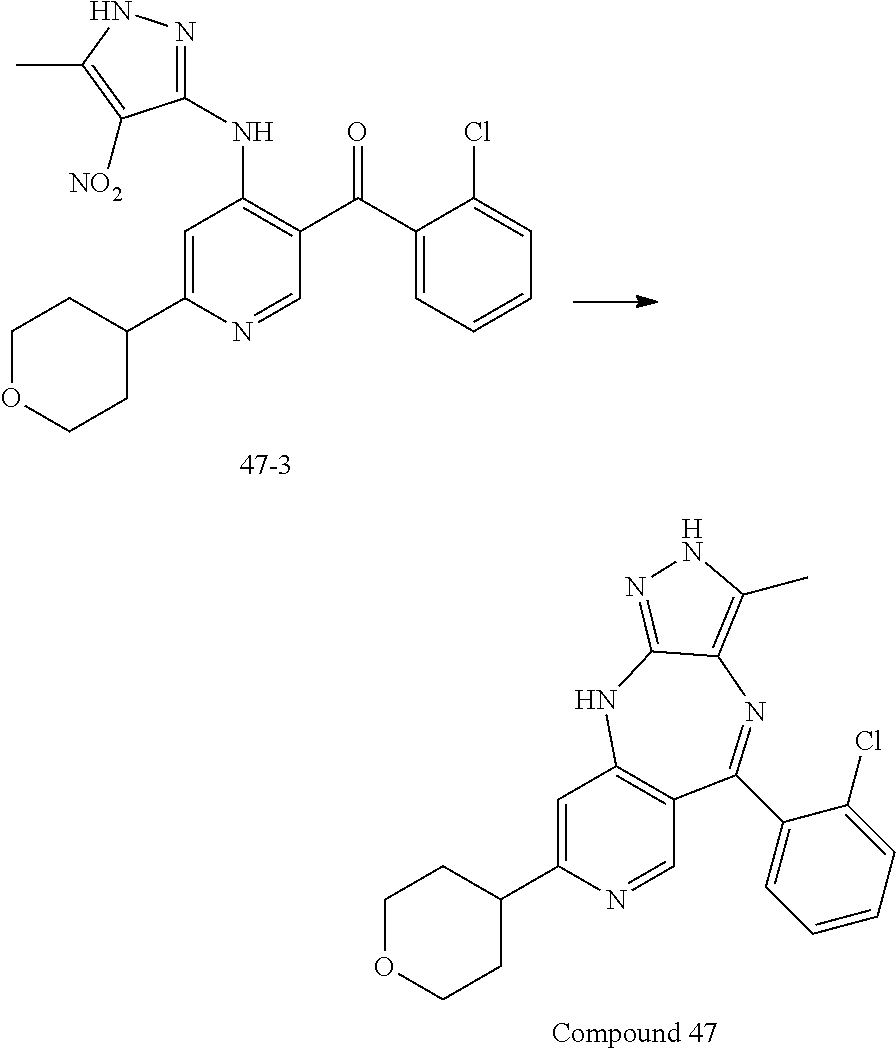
C1=C(C2CCOCC2)N=CC(C(C2=CC=CC=C2Cl)=O)=C1NC1=NNC(C)=C1[NO2].C1=C(C2CCOCC2)N=CC2=C1NC1=NNC(C)=C1N=C2C1=CC=CC=C1Cl
